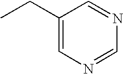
CCC1=CN=CN=C1
